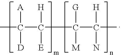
C(C([H])([E])C(C([H])(N)C)([G])[M])([A])([D])C
